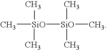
C[SiO]([SiO](C)(C)C)(C)C
